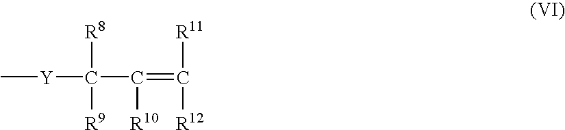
C[Y]C(C([R10])=C([R11])[R12])([R8])[R9]
